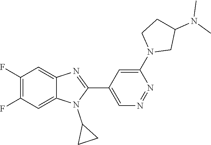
C1(F)=C(F)C=C2C(=C1)N=C(C1=CN=NC(N3CC(N(C)C)CC3)=C1)N2C1CC1
